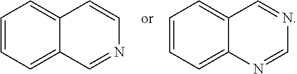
C1=CC=C2C(=C1)C=CN=C2.C1=CC=C2C(=C1)C=NC=N2
